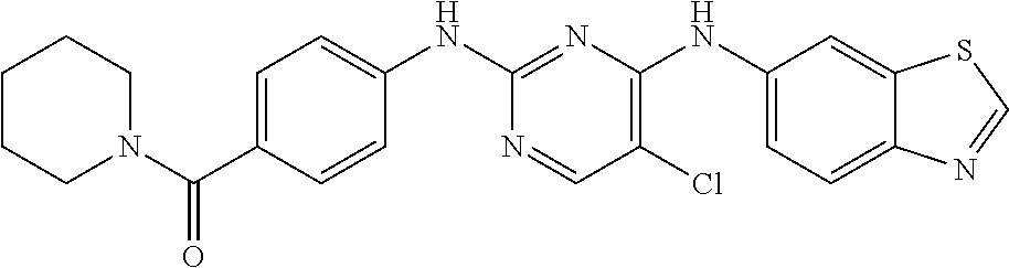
C1(NC2=NC(NC3=CC=C4C(=C3)SC=N4)=C(Cl)C=N2)=CC=C(C(N2CCCCC2)=O)C=C1
